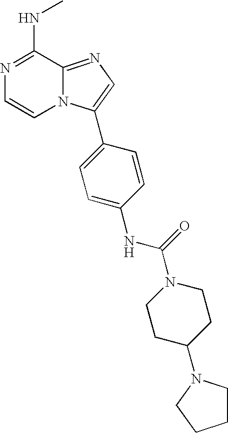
N1=C(NC)C2=NC=C(C3=CC=C(NC(=O)N4CCC(N5CCCC5)CC4)C=C3)N2C=C1
